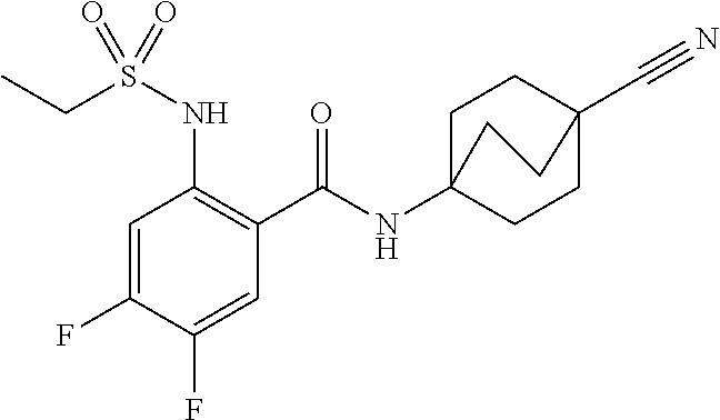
C1=C(F)C(F)=CC(C(=O)NC23CCC(C#N)(CC2)CC3)=C1NS(CC)(=O)=O
